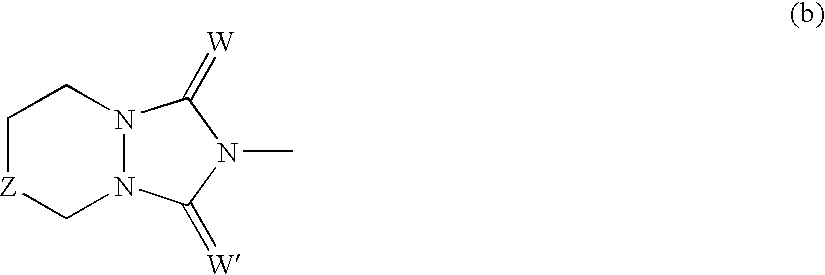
N12N(C(=[W])N(C)C1=[W])C[Z]CC2
